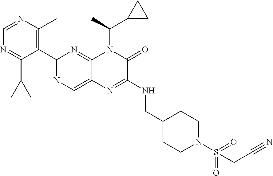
C1=NC(C)=C(C2=NC=C3C(=N2)N(C(C)C2CC2)C(=O)C(NCC2CCN(S(=O)(=O)CC#N)CC2)=N3)C(C2CC2)=N1
